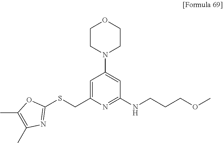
C1=C(CSC2=NC(C)=C(C)O2)N=C(NCCCOC)C=C1N1CCOCC1
